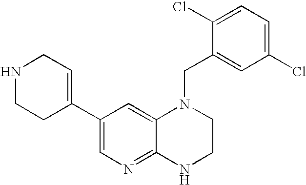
C1(C2=CCNCC2)=CN=C2C(=C1)N(CC1=CC(Cl)=CC=C1Cl)CCN2
